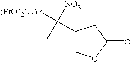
C1(C([NO2])(C)[(EtO)2(O)P])COC(=O)C1
